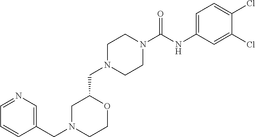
C1N(CC2OCCN(CC3=CN=CC=C3)C2)CCN(C(NC2=CC=C(Cl)C(Cl)=C2)=O)C1
